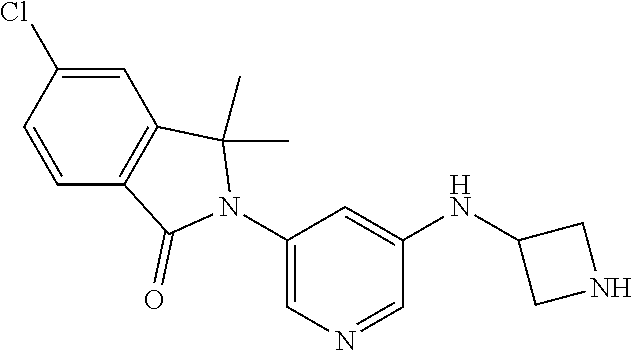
C1=C(Cl)C=CC2=C1C(C)(C)N(C1=CN=CC(NC3CNC3)=C1)C2=O
